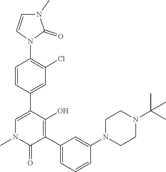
N1(C)C(=O)C(C2=CC=CC(N3CCN(C(C)(C)C)CC3)=C2)=C(O)C(C2=CC(Cl)=C(N3C(=O)N(C)C=C3)C=C2)=C1
